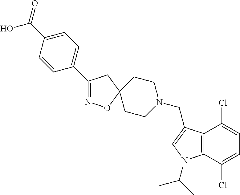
C1(C2=CC=C(C(O)=O)C=C2)=NOC2(C1)CCN(CC1=CN(C(C)C)C3=C1C(Cl)=CC=C3Cl)CC2
